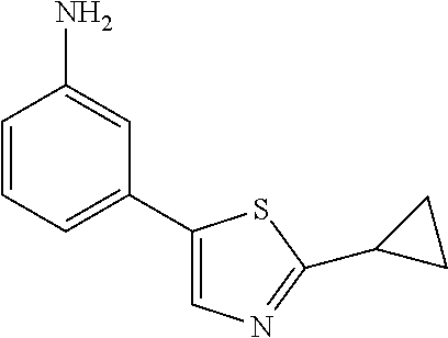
C1=CC=C(C2=CN=C(C3CC3)S2)C=C1N
